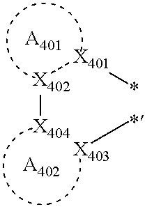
[X402]([X404][X403]C)[X401]C.[A402].[A401]
